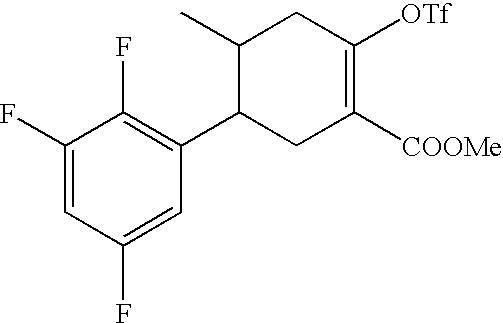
C1(C)C(C2=C(F)C(F)=CC(F)=C2)CC([COOMe])=C([OTf])C1
